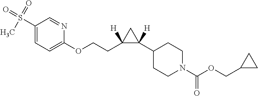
C1(S(=O)(C)=O)=CC=C(OCCC2([H])C([H])(C3CCN(C(=O)OCC4CC4)CC3)C2)N=C1
